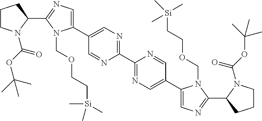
N1=C(C2=NC=C(C3=CN=C(C4N(C(OC(C)(C)C)=O)CCC4)N3COCC[Si](C)(C)C)C=N2)N=CC(C2=CN=C(C3CCCN3C(OC(C)(C)C)=O)N2COCC[Si](C)(C)C)=C1
